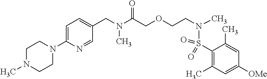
C1=C(N2CCN(C)CC2)N=CC(CN(C(COCCN(S(C2=C(C)C=C([OMe])C=C2C)(=O)=O)C)=O)C)=C1
